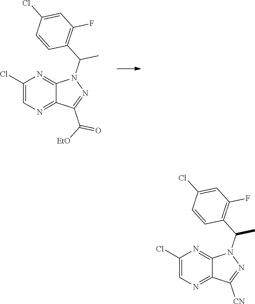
C1(Cl)=CN=C2C(=N1)N(C(C1=C(F)C=C(Cl)C=C1)C)N=C2C([EtO])=O.C1(Cl)=CN=C2C(=N1)N(C(C1=C(F)C=C(Cl)C=C1)C)N=C2[CN]
